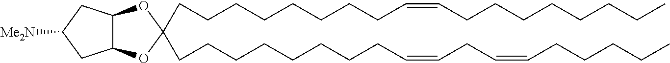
C12C(CC([Me2N])C1)OC(CCCCCCCCC=CCCCCCCCC)(CCCCCCCCC=CCC=CCCCCC)O2
